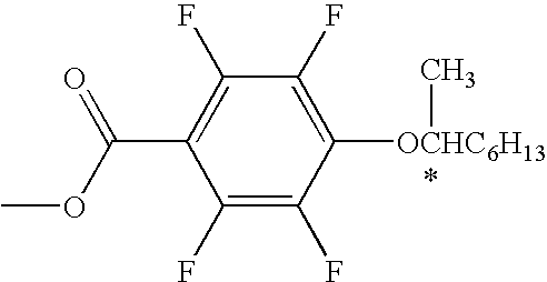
C1(F)=C(F)C([OCHC6H13]C)=C(F)C(F)=C1C(OC)=O
